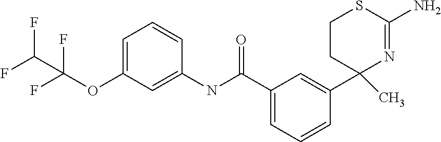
C1(C(=O)NC2=CC(OC(F)(F)C(F)F)=CC=C2)=CC=CC(C2(C)N=C(N)SCC2)=C1
